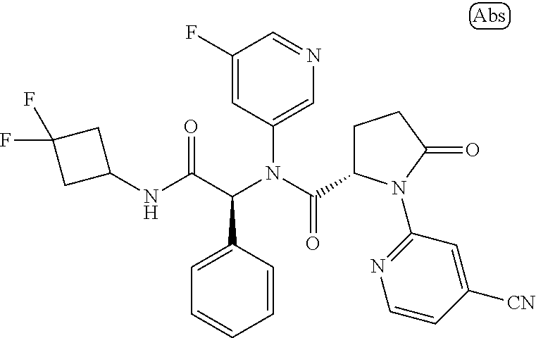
C1=CC(C(C(NC2CC(F)(F)C2)=O)N(C(=O)C2CCC(=O)N2C2=NC=CC([CN])=C2)C2=CN=CC(F)=C2)=CC=C1
